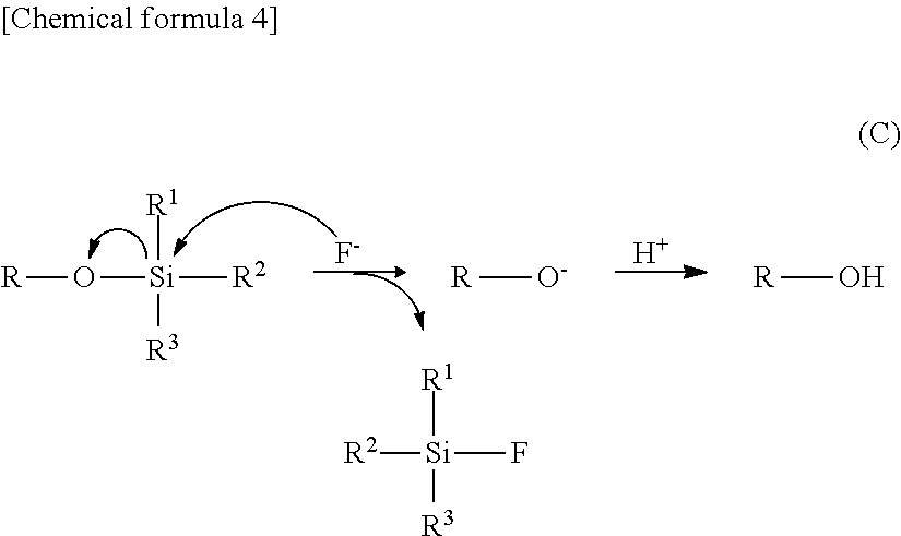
[H].[F-].[R]O[Si]([R3])([R1])[R2].[R][O-].[R]O.[R2][Si]([R3])([R1])F
